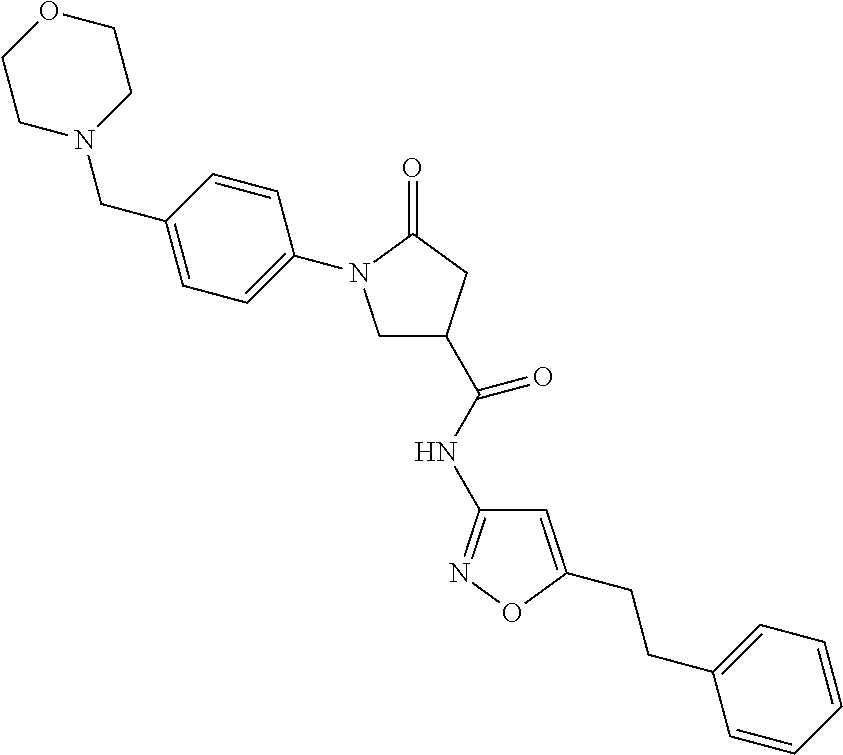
C1=CC=C(CCC2=CC(NC(=O)C3CN(C4=CC=C(CN5CCOCC5)C=C4)C(=O)C3)=NO2)C=C1
